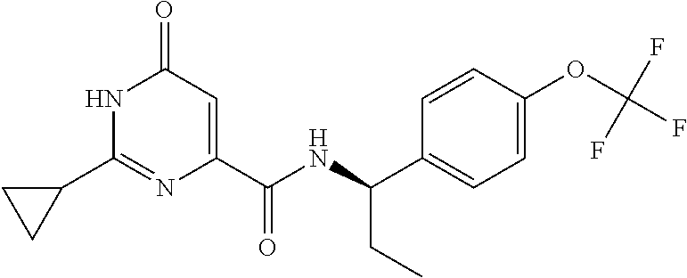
C1(=O)C=C(C(NC(C2=CC=C(OC(F)(F)F)C=C2)CC)=O)N=C(C2CC2)N1
